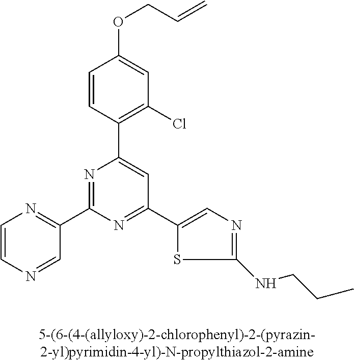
C1=CC(C2=CC(C3=CN=C(NCCC)S3)=NC(C3=NC=CN=C3)=N2)=C(Cl)C=C1OCC=C
